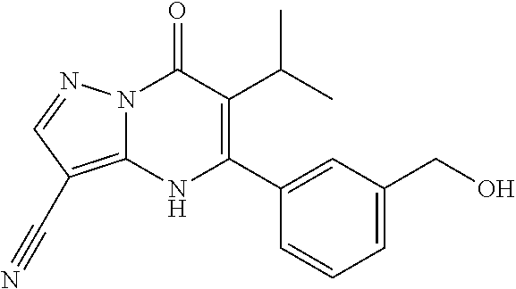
N12C(=C(C#N)C=N1)NC(C1=CC(CO)=CC=C1)=C(C(C)C)C2=O
